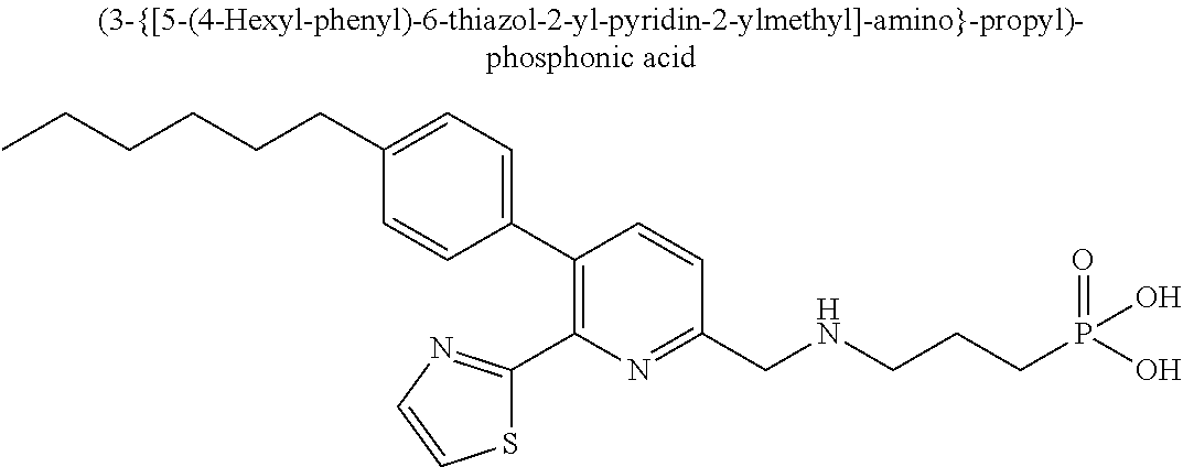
C(CCCC1=CC=C(C2=C(C3=NC=CS3)N=C(CNCCCP(O)(O)=O)C=C2)C=C1)CC
